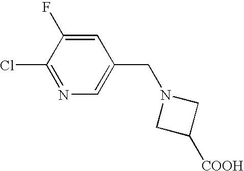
C1(Cl)=NC=C(CN2CC([COOH])C2)C=C1F
